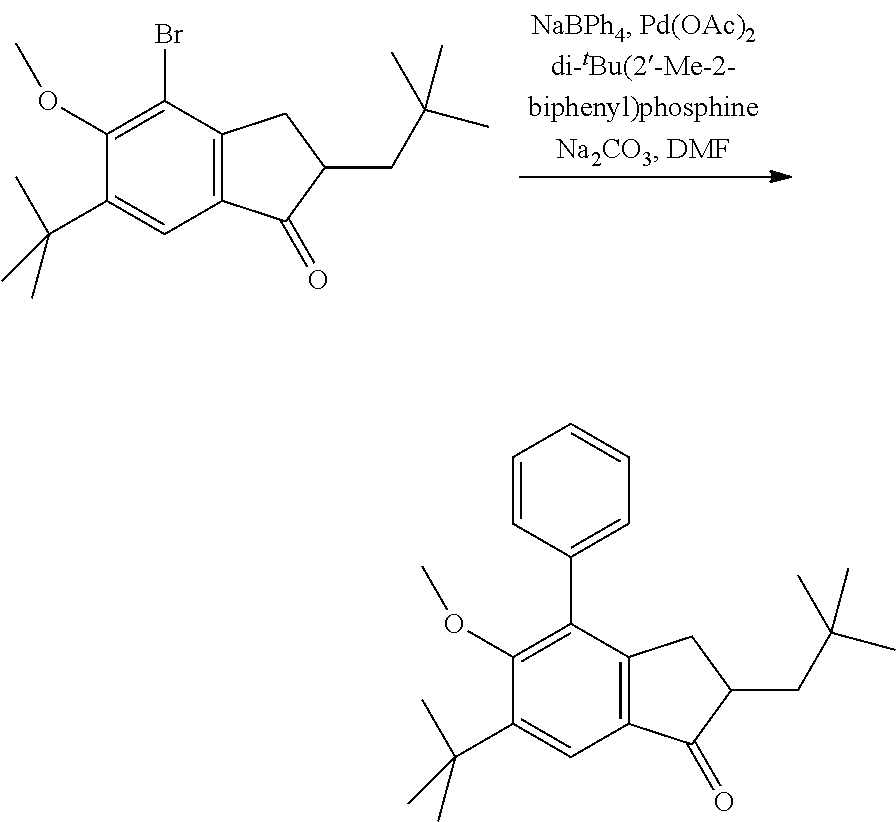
C12=C(C(Br)=C(OC)C(C(C)(C)C)=C1)CC(CC(C)(C)C)C2=O.C12=C(C(C3=CC=CC=C3)=C(OC)C(C(C)(C)C)=C1)CC(CC(C)(C)C)C2=O
